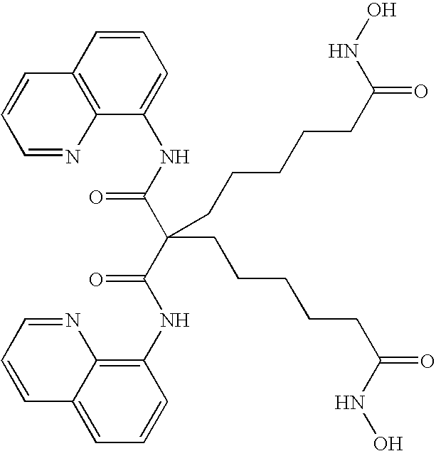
C1=CC2=C(C(NC(C(C(NC3=C4C(=CC=C3)C=CC=N4)=O)(CCCCCC(=O)NO)CCCCCC(=O)NO)=O)=C1)N=CC=C2
